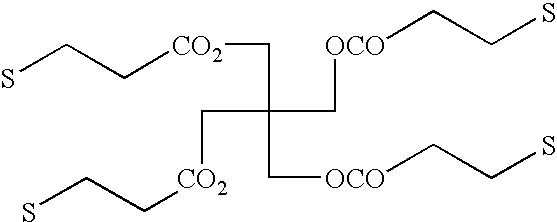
SCC[CO2]CC(C[OCO]CCS)(C[OCO]CCS)C[CO2]CCS
